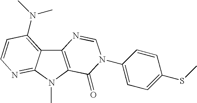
C12=C(N(C)C3=NC=CC(N(C)C)=C13)C(=O)N(C1=CC=C(SC)C=C1)C=N2
